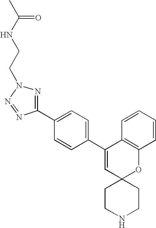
C1(C2=CC=C(C3=CC4(OC5=C3C=CC=C5)CCNCC4)C=C2)=NN(CCNC(C)=O)N=N1
